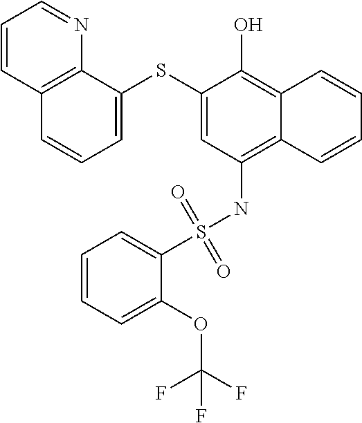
C1=C(SC2=CC=CC3=C2N=CC=C3)C(O)=C2C(=C1NS(C1=CC=CC=C1OC(F)(F)F)(=O)=O)C=CC=C2
